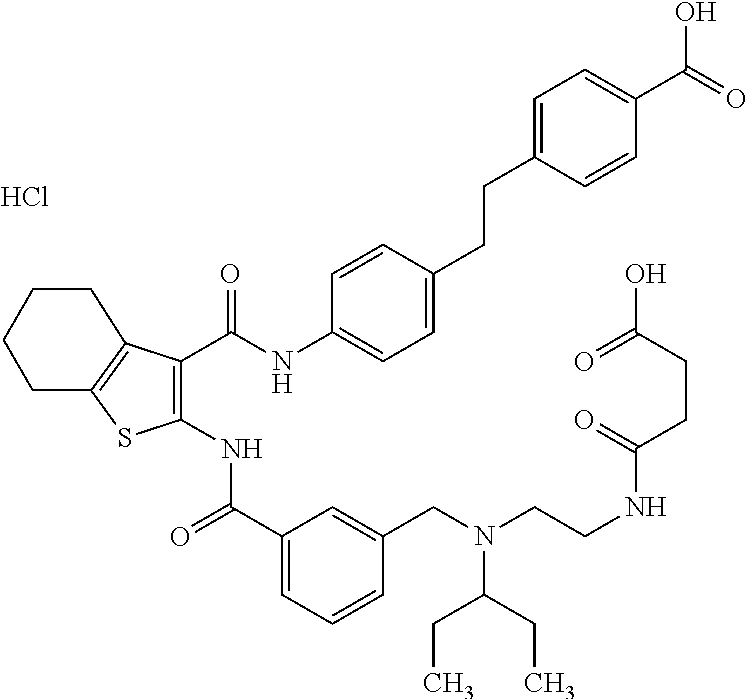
C1(C(=O)NC2=C(C(NC3=CC=C(CCC4=CC=C(C(O)=O)C=C4)C=C3)=O)C3=C(S2)CCCC3)=CC=CC(CN(CCNC(CCC(=O)O)=O)C(CC)CC)=C1.Cl
